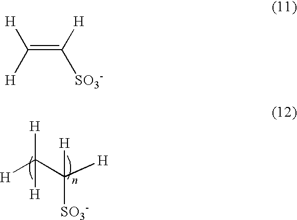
[H]C(C([H])([H])[SO3-])([H])[H].C(=C([SO3-])[H])([H])[H]
